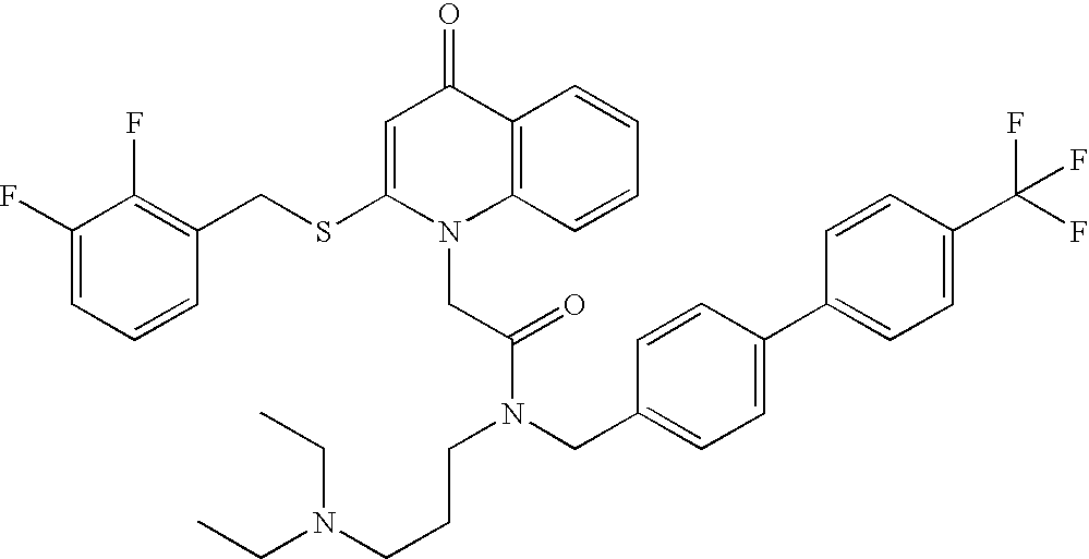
C1=C(SCC2=C(F)C(F)=CC=C2)N(CC(N(CCCN(CC)CC)CC2=CC=C(C3=CC=C(C(F)(F)F)C=C3)C=C2)=O)C2=C(C1=O)C=CC=C2
